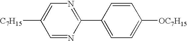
C1=NC(C2=CC=C([OC7H15])C=C2)=NC=C1[C7H15]
